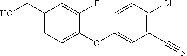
C1(CO)=CC=C(OC2=CC(C#N)=C(Cl)C=C2)C(F)=C1
